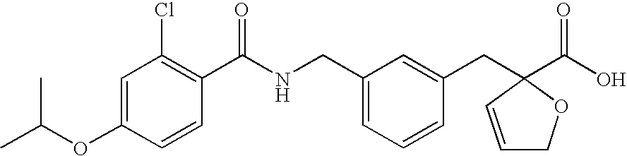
C1=C(OC(C)C)C=CC(C(NCC2=CC=CC(CC3(C(O)=O)C=CCO3)=C2)=O)=C1Cl
